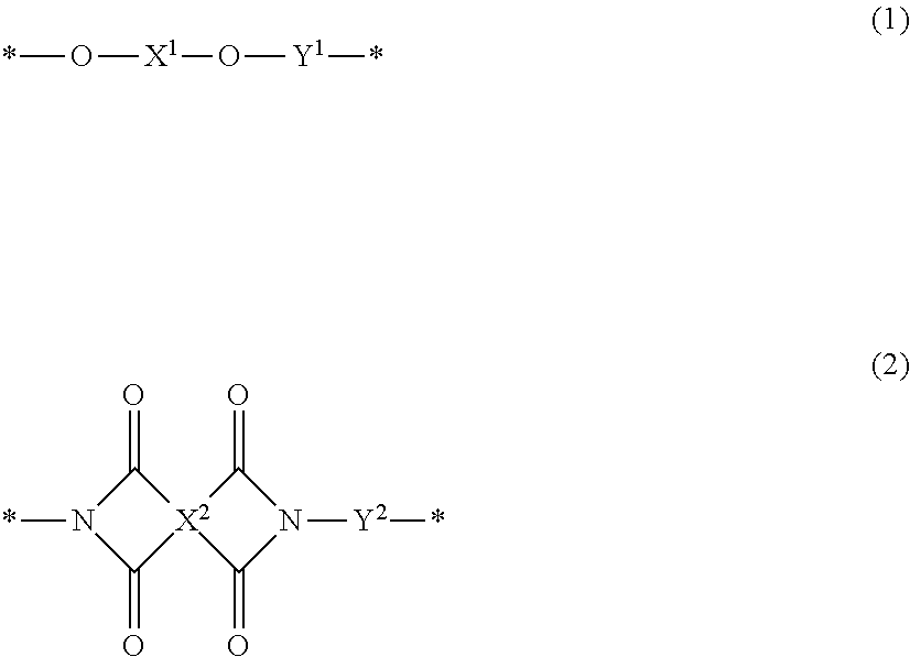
O([X1]O[Y1]*)*.O=C1N(*)C(=O)[X2]12C(=O)N([Y2]*)C2=O
